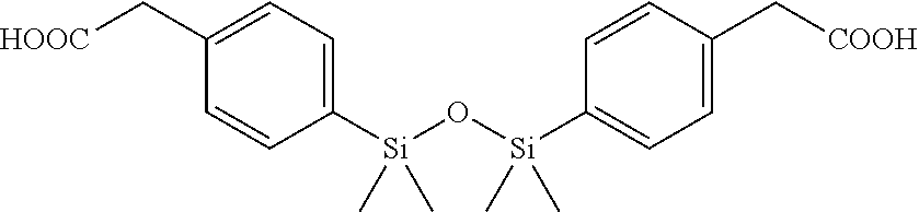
C1(C[HOOC])=CC=C([Si](O[Si](C2=CC=C(C[COOH])C=C2)(C)C)(C)C)C=C1
